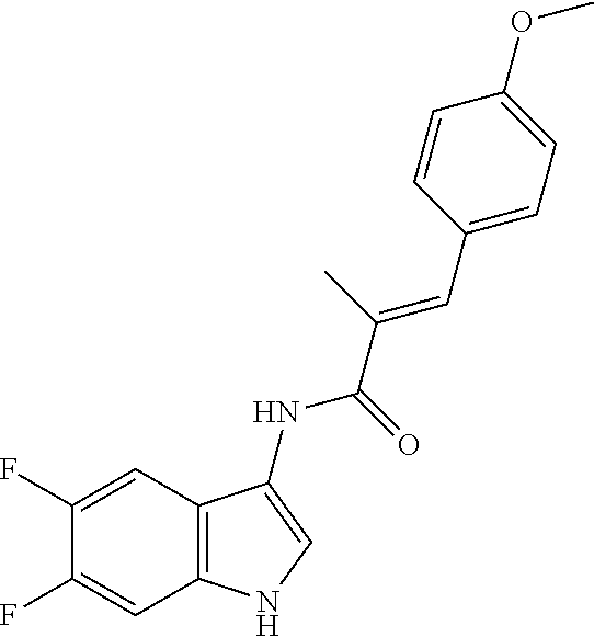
C1(F)=CC2=C(C=C1F)NC=C2NC(C(=CC1=CC=C(OC)C=C1)C)=O
